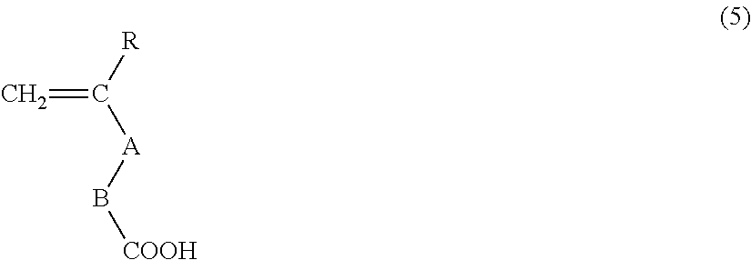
C([R])(=C)[A]B[COOH]
